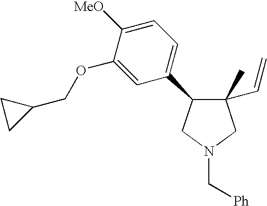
C1(C)(C=C)C(C2=CC=C([MeO])C(OCC3CC3)=C2)CN(C[Ph])C1
